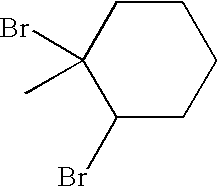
C1(Br)CCCCC1(C)Br
